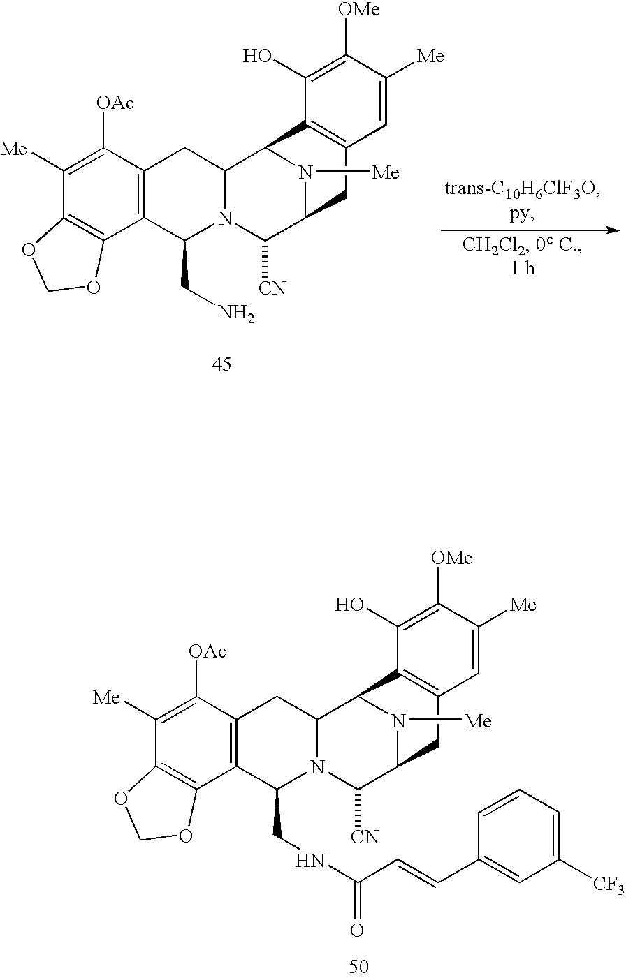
C1([Me])=C([OAc])C2=C(C3=C1OCO3)C(CN)N1C(C2)C2N([Me])C(C1[CN])CC1=C2C(O)=C([OMe])C([Me])=C1.C1([Me])=C([OAc])C2=C(C3=C1OCO3)C(CNC(C=CC1=CC([CF3])=CC=C1)=O)N1C(C2)C2N([Me])C(C1[CN])CC1=C2C(O)=C([OMe])C([Me])=C1
